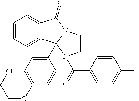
C1=CC=C2C(=C1)C(=O)N1CCN(C(=O)C3=CC=C(F)C=C3)C21C1=CC=C(OCCCl)C=C1
